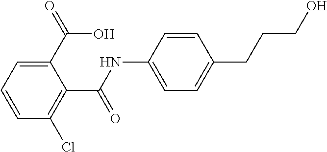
C1(NC(C2=C(Cl)C=CC=C2C(O)=O)=O)=CC=C(CCCO)C=C1
